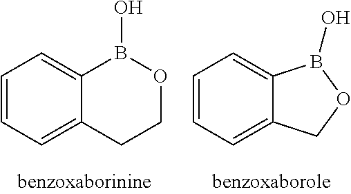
C1=CC=C2C(=C1)B(O)OCC2.C1=CC=C2C(=C1)B(O)OC2
